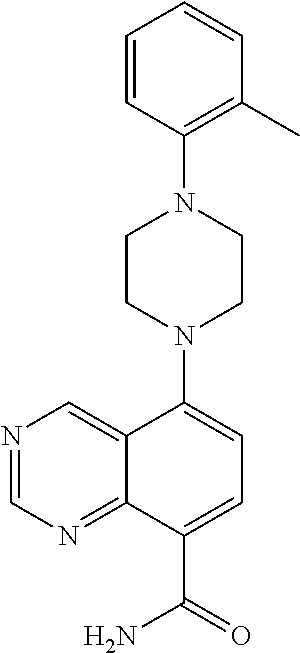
C1=CC(N2CCN(C3=CC=C(C(=O)N)C4=NC=NC=C43)CC2)=C(C)C=C1
